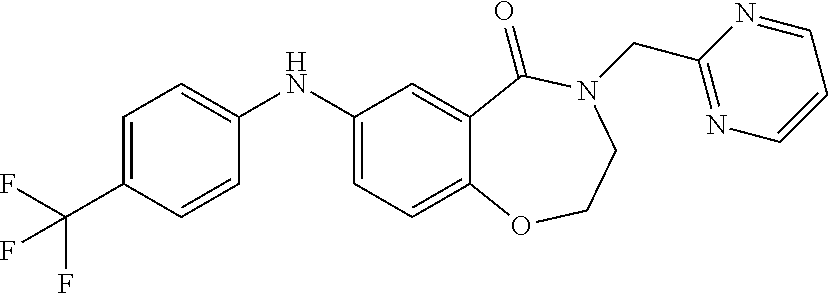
C1=C(NC2=CC=C3C(=C2)C(=O)N(CC2=NC=CC=N2)CCO3)C=CC(C(F)(F)F)=C1
